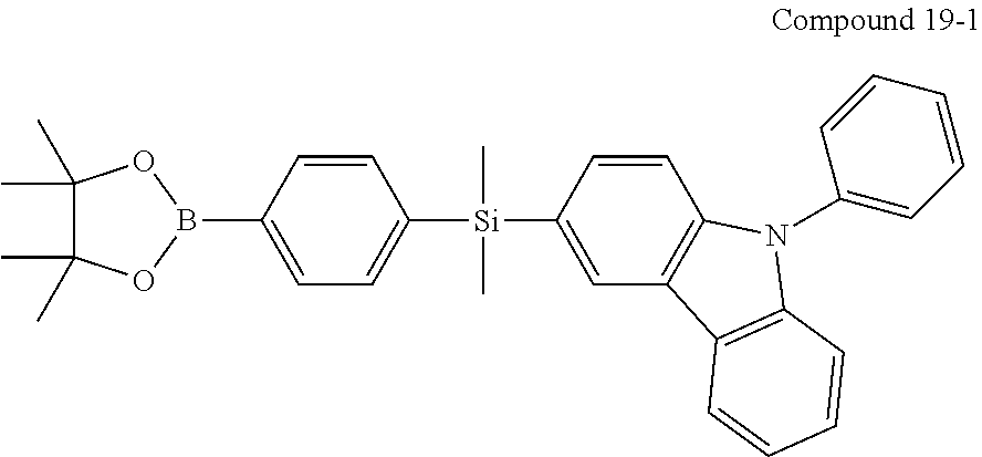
C1(C)(C)C(C)(C)OB(C2=CC=C([Si](C)(C)C3=CC4=C(C=C3)N(C3=CC=CC=C3)C3=C4C=CC=C3)C=C2)O1
